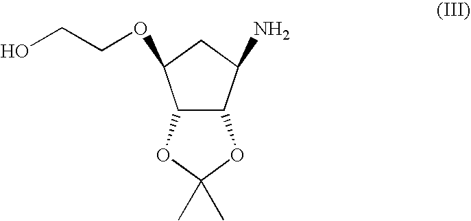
NC1C2C(C(OCCO)C1)OC(C)(C)O2
